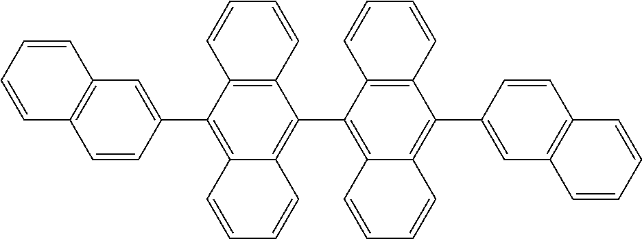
C1=CC=CC2=C(C3=CC4=C(C=C3)C=CC=C4)C3=C(C(C4=C5C(=C(C6=CC7=C(C=C6)C=CC=C7)C6=C4C=CC=C6)C=CC=C5)=C12)C=CC=C3
